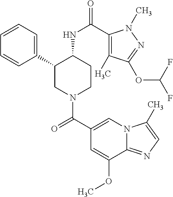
C1(C2CN(C(C3=CN4C(=NC=C4C)C(OC)=C3)=O)CCC2NC(=O)C2=C(C)C(OC(F)F)=NN2C)=CC=CC=C1
